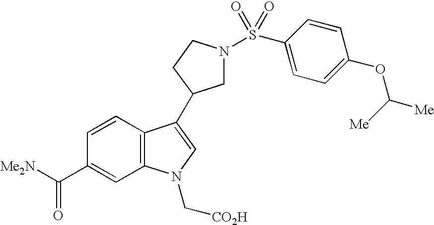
C1=CC2=C(C=C1C([Me2N])=O)N(C[CO2H])C=C2C1CN(S(=O)(=O)C2=CC=C(OC([Me])[Me])C=C2)CC1
